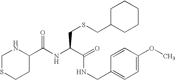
C(NC(C(=O)NCC1=CC=C(OC)C=C1)CSCC1CCCCC1)(=O)C1NCSCC1
